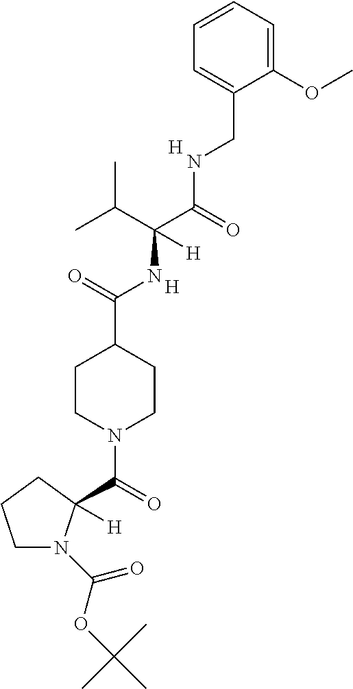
C1=C(CNC(C(C(C)C)(NC(C2CCN(C(=O)C3([H])N(C(OC(C)(C)C)=O)CCC3)CC2)=O)[H])=O)C(OC)=CC=C1.[H].[H]
